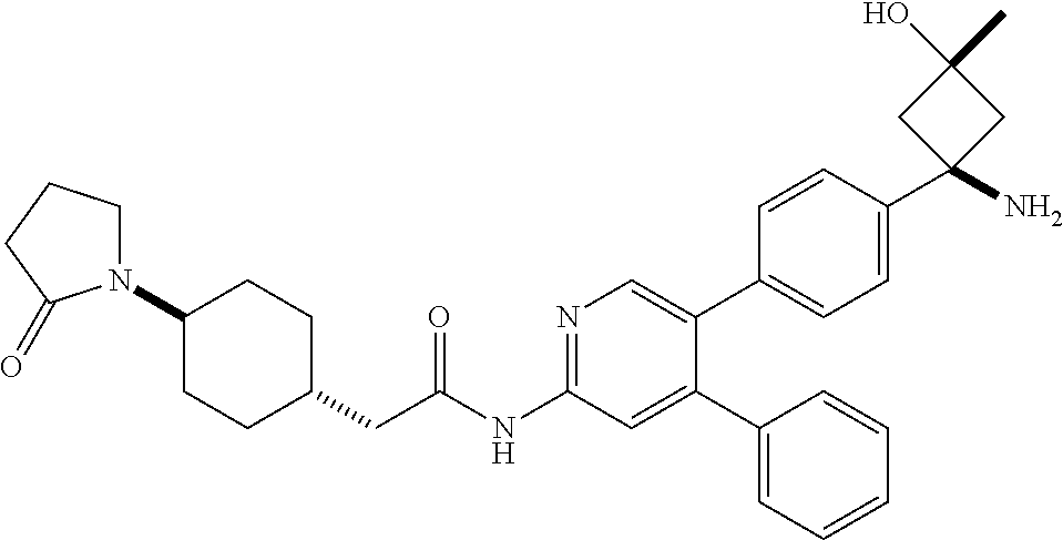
C1(N2CCCC2=O)CCC(CC(NC2=NC=C(C3=CC=C(C4(N)CC(C)(O)C4)C=C3)C(C3=CC=CC=C3)=C2)=O)CC1
